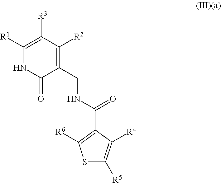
C1(CNC(=O)C2=C([R6])SC([R5])=C2[R4])=C([R2])C([R3])=C([R1])NC1=O
